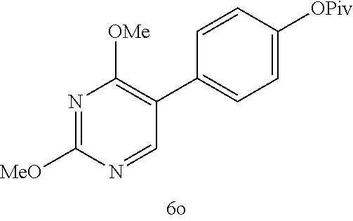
N1=C([OMe])N=CC(C2=CC=C([OPiv])C=C2)=C1[OMe]
